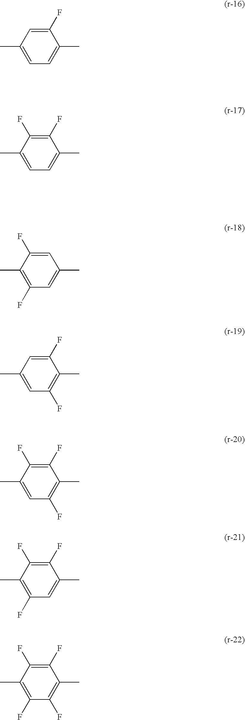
C1(F)=CC(C)=CC=C1C.C1(F)=C(F)C(C)=CC=C1C.C1=C(F)C(C)=C(F)C=C1C.C1(F)=CC(C)=CC(F)=C1C.C1(F)=C(F)C(C)=CC(F)=C1C.C1(F)=C(F)C(C)=C(F)C=C1C.C1(F)=C(F)C(C)=C(F)C(F)=C1C
